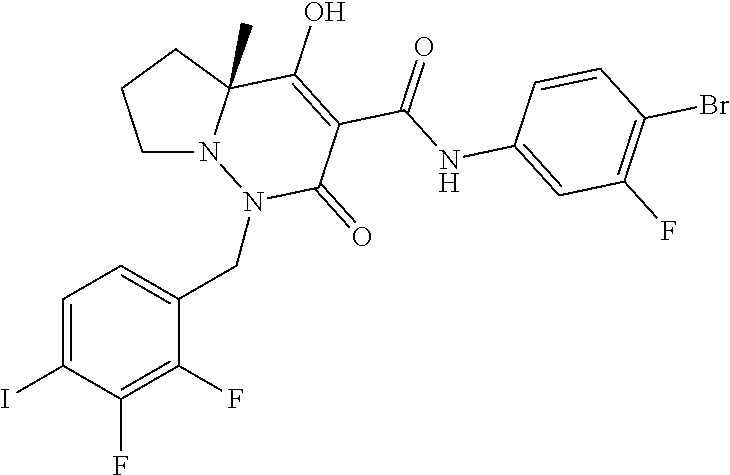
C1=C(I)C(F)=C(F)C(CN2N3CCCC3(C)C(O)=C(C(NC3=CC(F)=C(Br)C=C3)=O)C2=O)=C1
